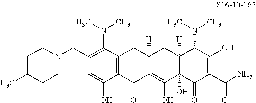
C1(CN2CCC(C)CC2)=C(N(C)C)C2=C(C(O)=C1)C(=O)C1=C(O)C3(O)C([H])(CC1([H])C2)C(N(C)C)C(O)=C(C(N)=O)C3=O
